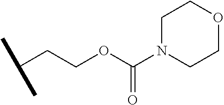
C(CCOC(N1CCOCC1)=O)(C)C
